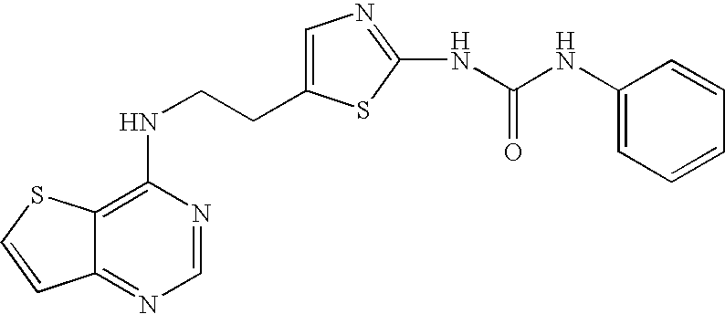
C(CNC1=C2C(=NC=N1)C=CS2)C1=CN=C(NC(=O)NC2=CC=CC=C2)S1
